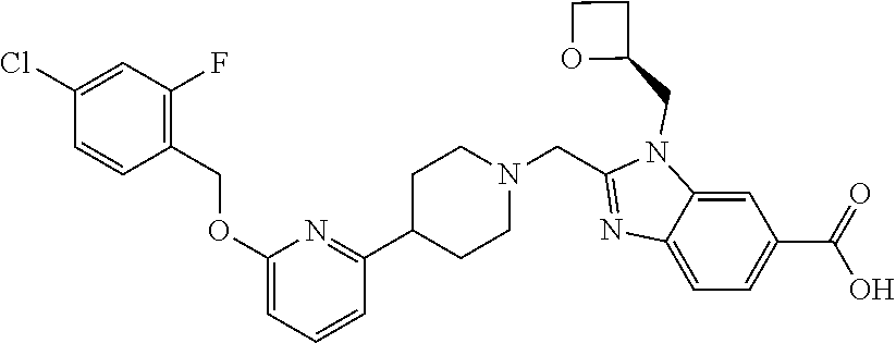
C1=C2C(=CC=C1C(=O)O)N=C(CN1CCC(C3=NC(OCC4=C(F)C=C(Cl)C=C4)=CC=C3)CC1)N2CC1CCO1
